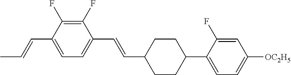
C1(F)=C(F)C(C=CC)=CC=C1C=CC1CCC(C2=CC=C([OC2H5])C=C2F)CC1
